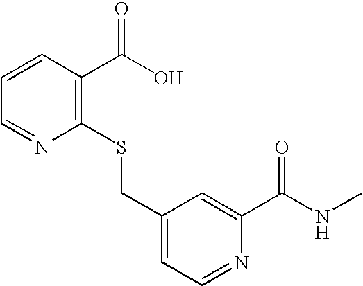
C1(CSC2=C(C(O)=O)C=CC=N2)=CC=NC(C(NC)=O)=C1
